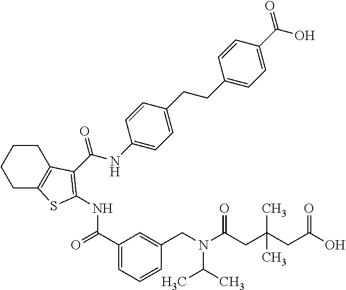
C1CC2=C(CC1)SC(NC(=O)C1=CC=CC(CN(C(C)C)C(=O)CC(C)(C)CC(=O)O)=C1)=C2C(NC1=CC=C(CCC2=CC=C(C(=O)O)C=C2)C=C1)=O
